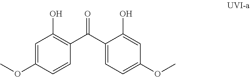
C1=C(OC)C=CC(C(C2=CC=C(OC)C=C2O)=O)=C1O
